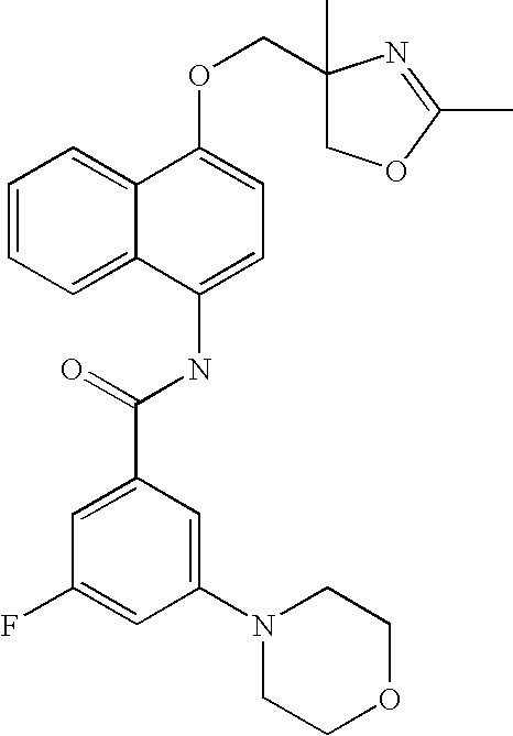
C1=CC=C2C(=C1)C(OCC1(C)COC(C)=N1)=CC=C2NC(C1=CC(F)=CC(N2CCOCC2)=C1)=O
